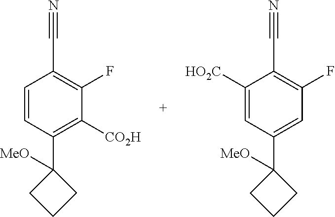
C1=CC(C2([MeO])CCC2)=C([CO2H])C(F)=C1C#N.C1([HO2C])=CC(C2([MeO])CCC2)=CC(F)=C1C#N
